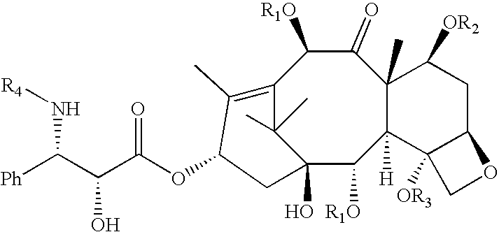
[Ph]C(C(C(OC1CC2(O)C([R1O])C3([H])C(C)(C(=O)C([R1O])C(=C1C)C2(C)C)C([OR2])CC1C3([OR3])CO1)=O)O)N[R4]
